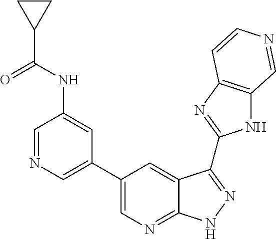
C1=NC=C(C2=CN=C3C(=C2)C(C2=NC4=C(N2)C=NC=C4)=NN3)C=C1NC(=O)C1CC1
